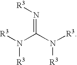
[R3]N(C(N([R3])[R3])=N[R3])[R3]
